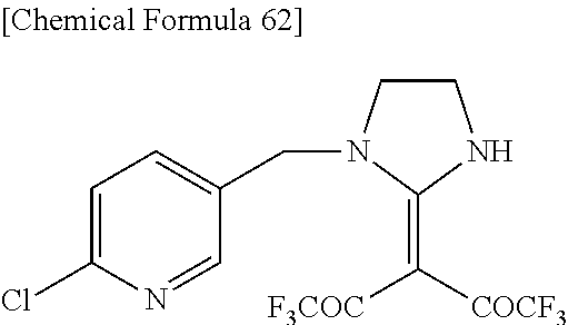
ClC1=CC=C(CN2CCNC2=C([COCF3])[F3COC])C=N1
